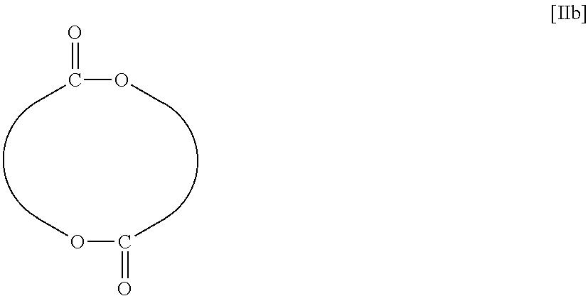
O(C(C)=O)C.O(C(C)=O)C
